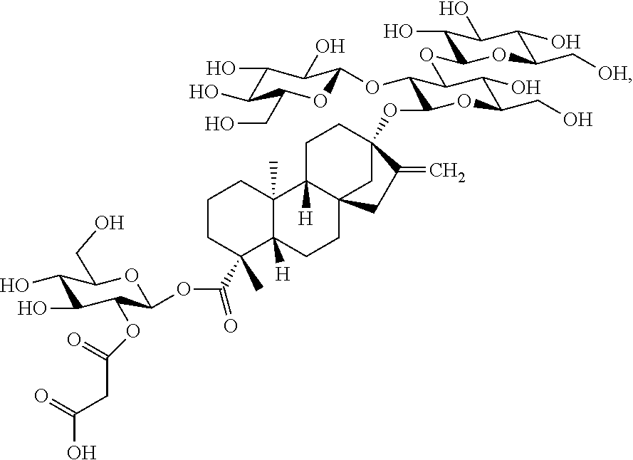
C1CC(C)(C(OC2C(OC(=O)CC(=O)O)C(O)C(O)C(CO)O2)=O)C2([H])C(C)(C1)C1([H])C3(CC2)CC(OC2C(OC4OC(CO)C(O)C(O)C4O)C(OC4C(O)C(O)C(O)C(C[OH])O4)C(O)C(CO)O2)(CC1)C(=C)C3
